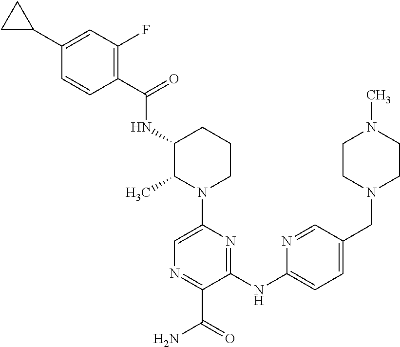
N(C1C(C)N(C2=CN=C(C(=O)N)C(NC3=CC=C(CN4CCN(C)CC4)C=N3)=N2)CCC1)C(C1=C(F)C=C(C2CC2)C=C1)=O
